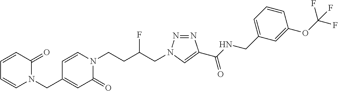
C1(CN2C=CC=CC2=O)=CC(=O)N(CCC(CN2N=NC(C(NCC3=CC=CC(OC(F)(F)F)=C3)=O)=C2)F)C=C1
